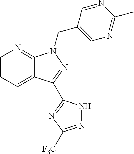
C12=CC=CN=C1N(CC1=CN=C(C)N=C1)N=C2C1=NC([F3C])=NN1
